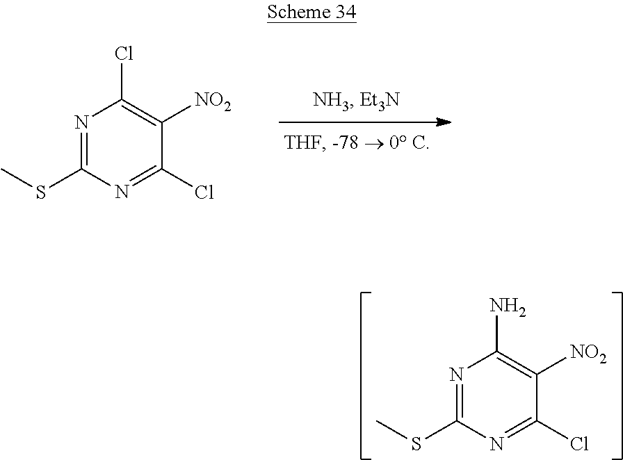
N1=C(SC)N=C(Cl)C([NO2])=C1N.N1=C(SC)N=C(Cl)C([NO2])=C1Cl
